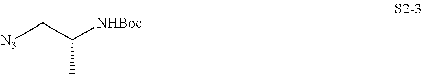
C(C)(C[N3])[NHBoc]
